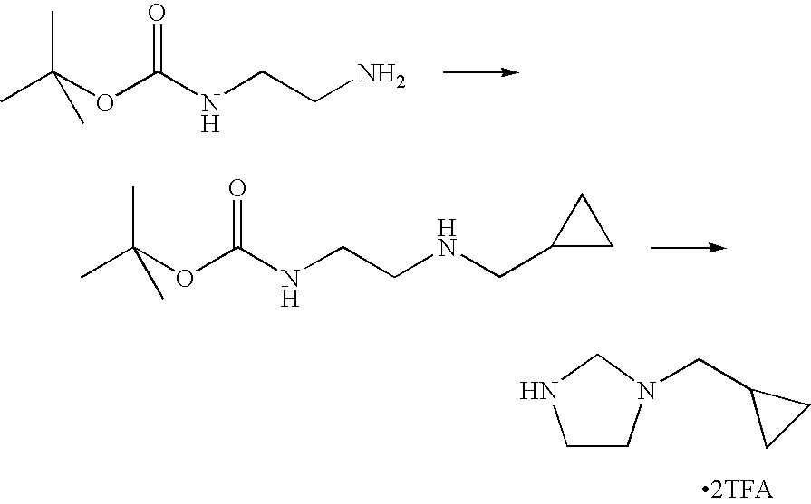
CC(OC(NCCN)=O)(C)C.CC(OC(NCCNCC1CC1)=O)(C)C.C1CN(CC2CC2)CN1.[2TFA]
